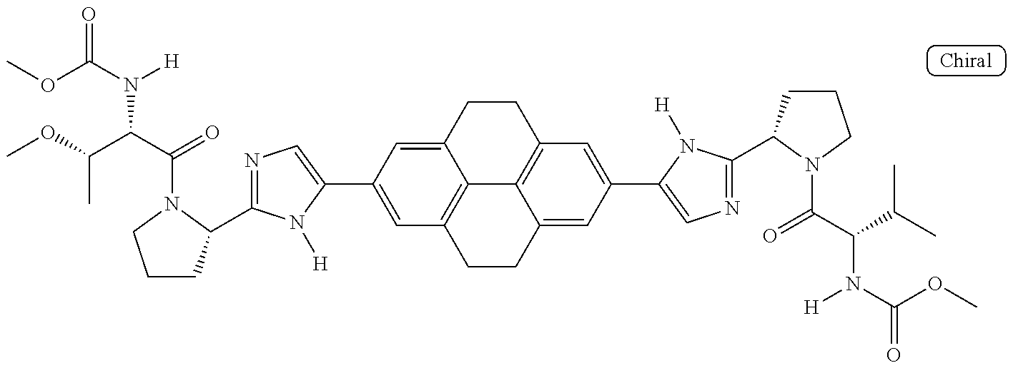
N1=C(C2CCCN2C(=O)C(N([H])C(=O)OC)C(C)OC)N([H])C(C2=CC3=C4C(=C2)CCC2=C4C(=CC(C4=CN=C(C5CCCN5C(=O)C(N(C(OC)=O)[H])C(C)C)N4[H])=C2)CC3)=C1
